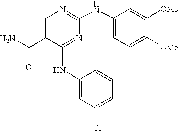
N(C1=NC(NC2=CC=C([OMe])C([OMe])=C2)=NC=C1C(N)=O)C1=CC(Cl)=CC=C1
